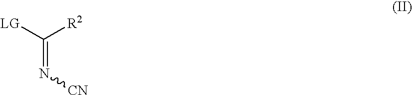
[LG]C([R2])=N[CN]
